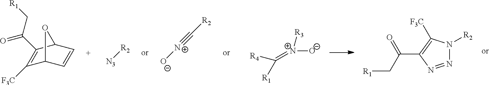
C1([F3C])=C(C(C[R1])=O)C2C=CC1O2.[N3][R2].[O-][N+]#C[R2].[R4]C(=[N+]([R3])[O-])[R1].N1=NC(C(C[R1])=O)=C([F3C])N1[R2]
